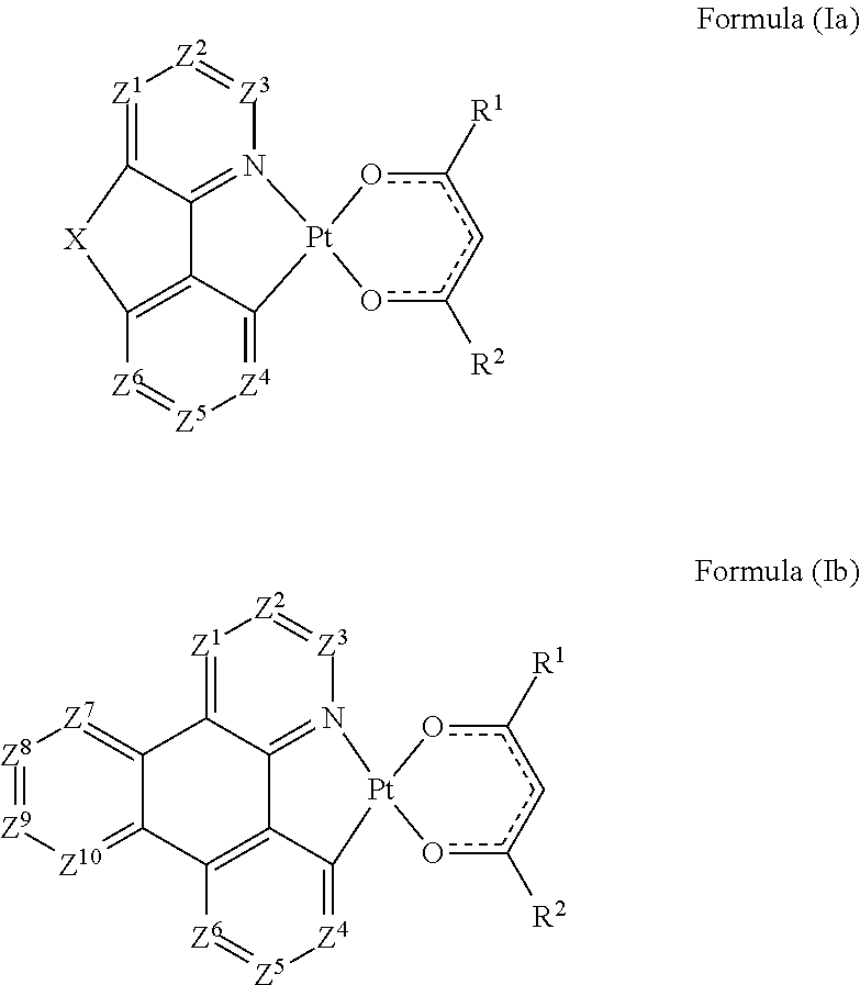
c1([R1])o[Pt]2(oc([R2])c1)N1=C3C(=[Z1][Z2]=[Z3]1)[X]C1=C3C2=[Z4][Z5]=[Z6]1.c1([R1])o[Pt]2(oc([R2])c1)N1=C3C(=[Z1][Z2]=[Z3]1)C1=[Z7][Z8]=[Z9][Z10]=C1C1=C3C2=[Z4][Z5]=[Z6]1
